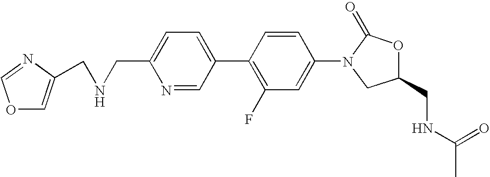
C1=C(CNCC2=COC=N2)N=CC(C2=C(F)C=C(N3CC(CNC(C)=O)OC3=O)C=C2)=C1
